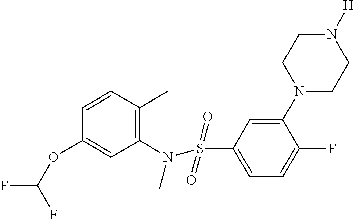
C1=CC(C)=C(N(S(C2=CC=C(F)C(N3CCN([H])CC3)=C2)(=O)=O)C)C=C1OC(F)F
